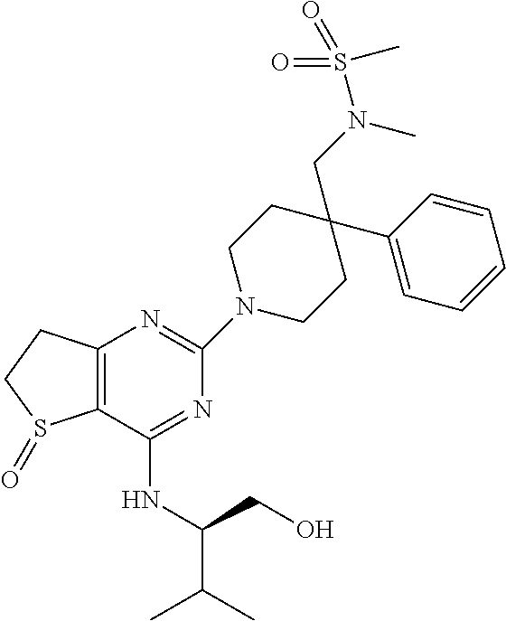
C1(NC(CO)C(C)C)=NC(N2CCC(CN(S(=O)(=O)C)C)(C3=CC=CC=C3)CC2)=NC2=C1S(=O)CC2
